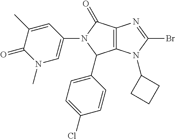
C12=C(N(C3CCC3)C(Br)=N1)C(C1=CC=C(Cl)C=C1)N(C1=CN(C)C(=O)C(C)=C1)C2=O
